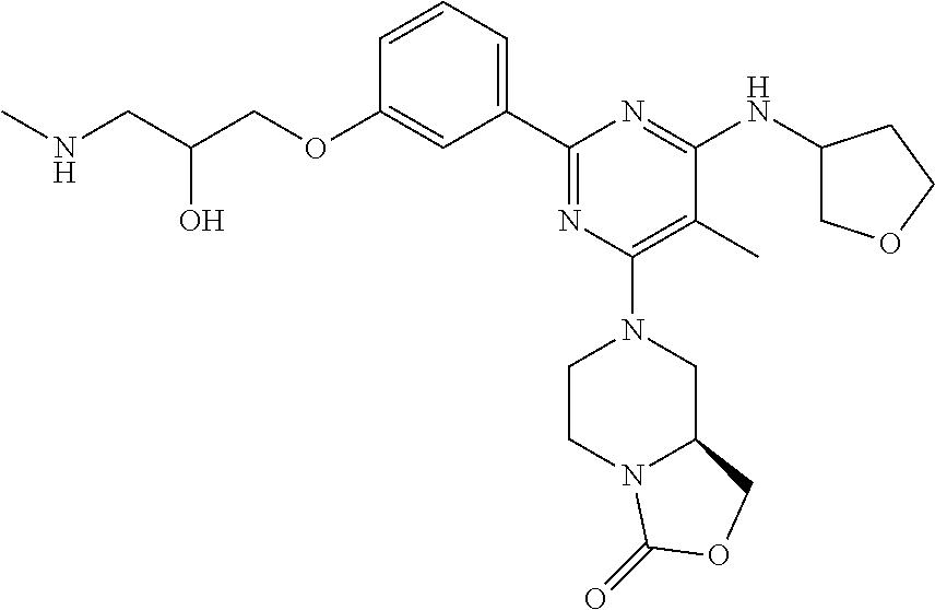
C1=CC=C(C2=NC(N3CCN4C(C3)COC4=O)=C(C)C(NC3COCC3)=N2)C=C1OCC(CNC)O
